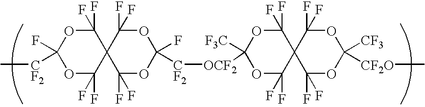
O1C(F)(F)C2(C(F)(F)OC1(F)[CF2]C)C(F)(F)OC(F)([CF2][OCF2]C1([F3C])OC(F)(F)C3(C(F)(F)O1)C(F)(F)OC([CF3])([CF2O]C)OC3(F)F)OC2(F)F
